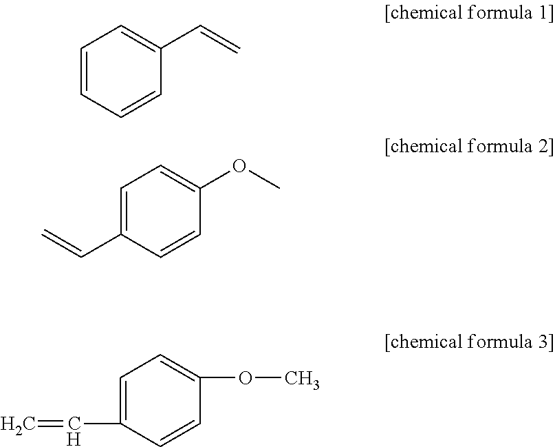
C1=CC=CC(C=C)=C1.C1=C(C=C)C=CC(OC)=C1.C1=C(C=C)C=CC(OC)=C1
